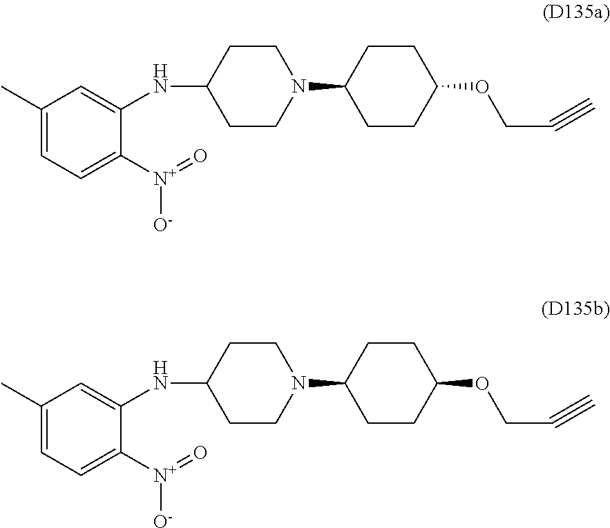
N(C1CCN(C2CCC(OCC#C)CC2)CC1)C1=CC(C)=CC=C1[N+](=O)[O-].N(C1CCN(C2CCC(OCC#C)CC2)CC1)C1=CC(C)=CC=C1[N+](=O)[O-]
